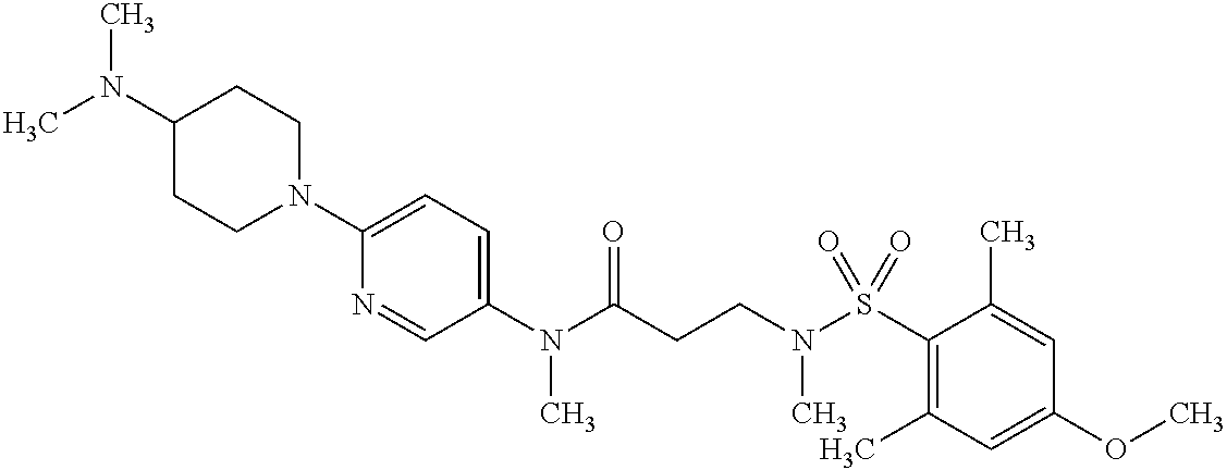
C1(N(C(CCN(C)S(=O)(C2=C(C)C=C(OC)C=C2C)=O)=O)C)=CC=C(N2CCC(N(C)C)CC2)N=C1
